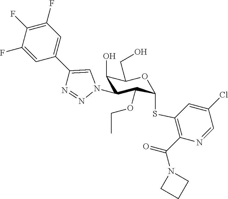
C1(F)=CC(C2=CN(C3C(O)C(CO)OC(SC4=C(C(=O)N5CCC5)N=CC(Cl)=C4)C3OCC)N=N2)=CC(F)=C1F
